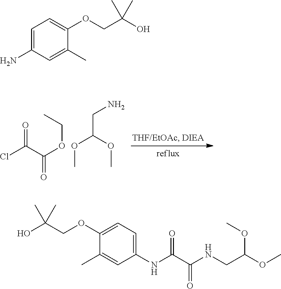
O=C(C(OCC)=O)Cl.COC(CN)OC.C1=C(N)C=C(C)C(OCC(O)(C)C)=C1.C1(NC(C(NCC(OC)OC)=O)=O)=CC=C(OCC(O)(C)C)C(C)=C1
